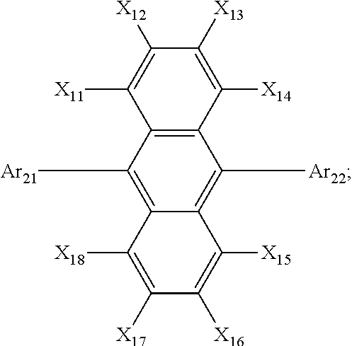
C1([X11])=C([X12])C([X13])=C([X14])C2=C1C(C[Ar21])=C1C(=C2C[Ar22])C([X15])=C([X16])C([X17])=C1[X18]
